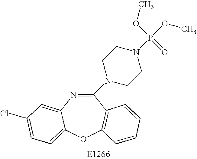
C1(N2CCN(P(OC)(OC)=O)CC2)=NC2=CC(Cl)=CC=C2OC2=C1C=CC=C2
